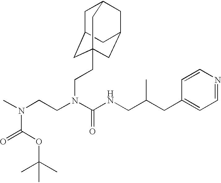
CN(CCN(C(NCC(CC1=CC=NC=C1)C)=O)CCC12CC3CC(CC(C1)C3)C2)C(=O)OC(C)(C)C
